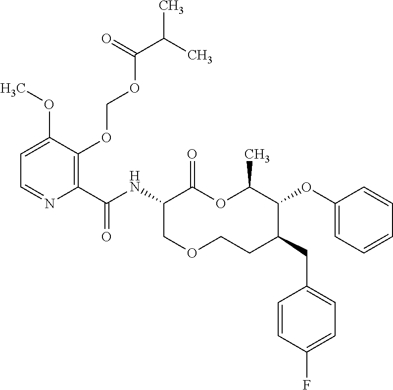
C1(C(NC2C(=O)OC(C)C(OC3=CC=CC=C3)C(CC3=CC=C(F)C=C3)CCOC2)=O)=C(OCOC(C(C)C)=O)C(OC)=CC=N1
